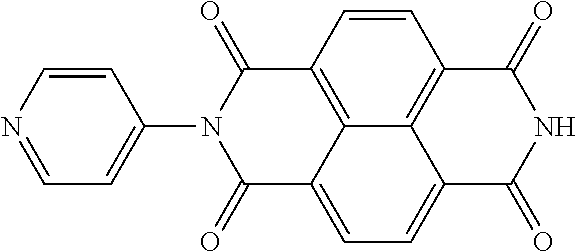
C1=CC(N2C(=O)C3=C4C(=CC=C5C4=C(C=C3)C(=O)NC5=O)C2=O)=CC=N1
